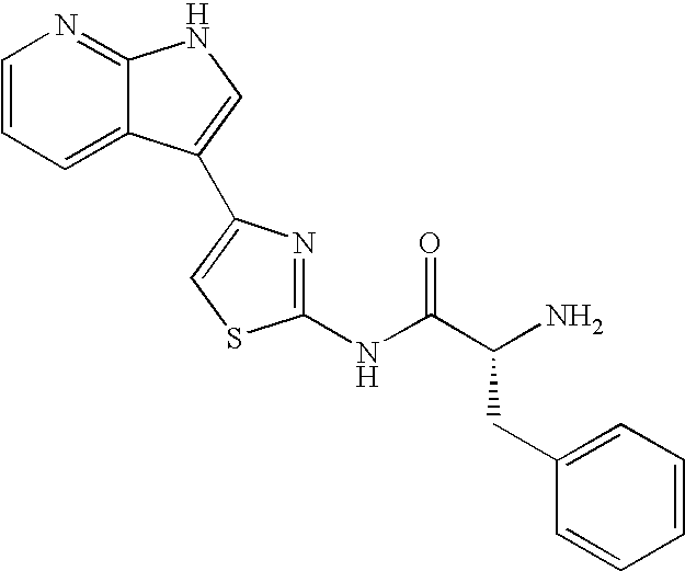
C1=CN=C2C(=C1)C(C1=CSC(NC(C(CC3=CC=CC=C3)N)=O)=N1)=CN2
